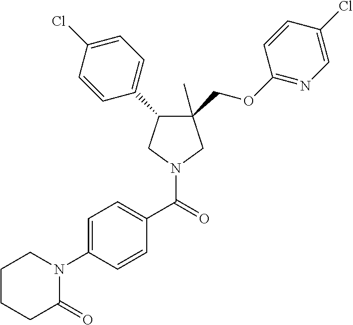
C1(COC2=NC=C(Cl)C=C2)(C)C(C2=CC=C(Cl)C=C2)CN(C(C2=CC=C(N3CCCCC3=O)C=C2)=O)C1
